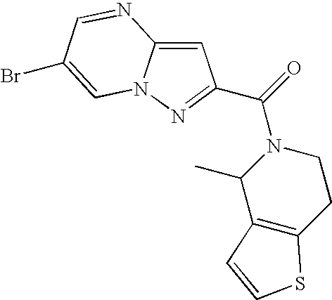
C1=C2N(N=C1C(N1C(C)C3=C(CC1)SC=C3)=O)C=C(Br)C=N2
